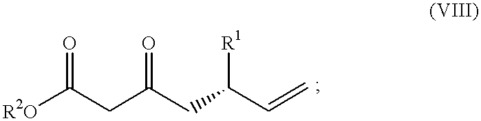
[R2O]C(CC(CC(C=C)[R1])=O)=O
